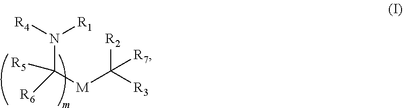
N(C([M]C([R2])([R3])[R7])([R5])[R6])([R1])[R4]
